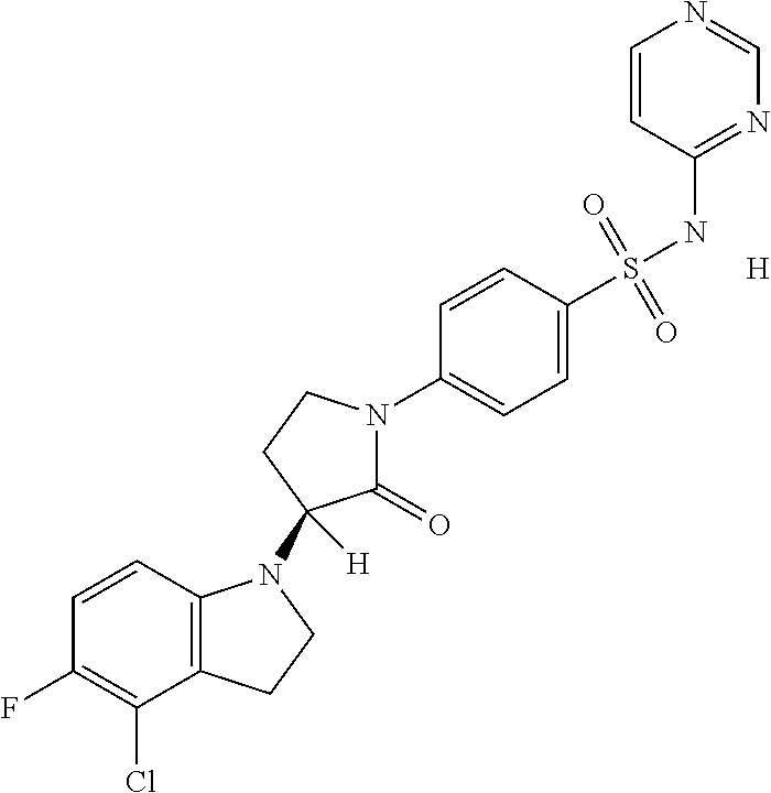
C1=CC2=C(C(Cl)=C1F)CCN2C1([H])C(=O)N(C2=CC=C(S(NC3=NC=NC=C3)(=O)=O)C=C2)CC1.[H]
